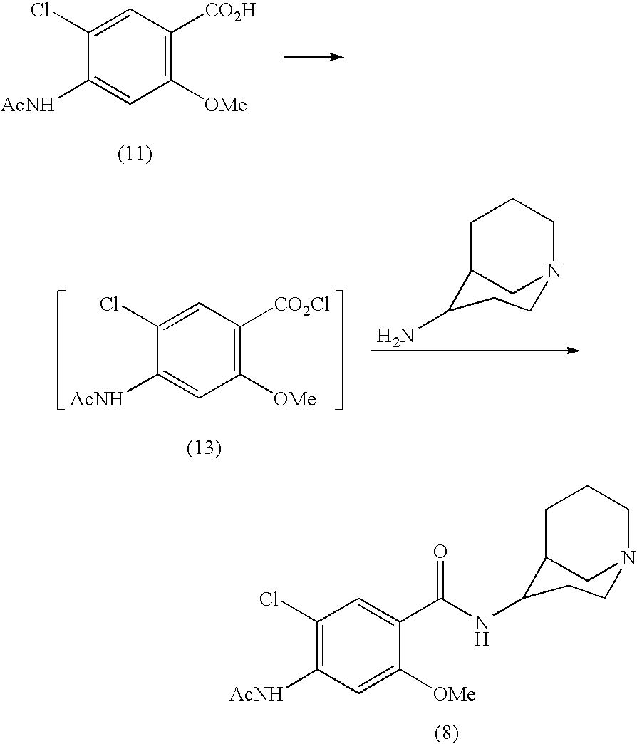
C1([OMe])=C([CO2H])C=C(Cl)C([AcNH])=C1.C1([OMe])=C([CO2Cl])C=C(Cl)C([AcNH])=C1.C1(N)CCN2CC1CCC2.C1([OMe])=CC([AcNH])=C(Cl)C=C1C(NC1CCN2CC1CCC2)=O
